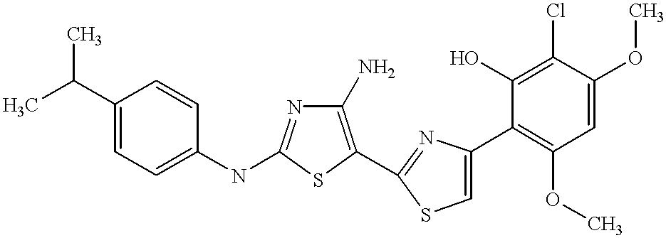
C1(N)=C(C2=NC(C3=C(OC)C=C(OC)C(Cl)=C3O)=CS2)SC(NC2=CC=C(C(C)C)C=C2)=N1
